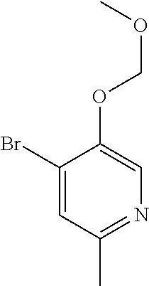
C1(Br)=CC(C)=NC=C1OCOC
